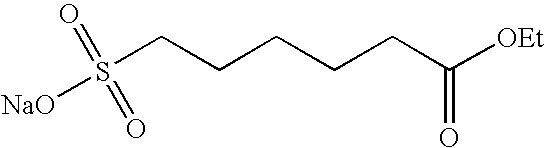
S(CCCCCC([OEt])=O)([NaO])(=O)=O
